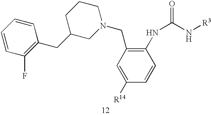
C1C(CC2=C(F)C=CC=C2)CN(CC2=C(NC(N[R3])=O)C=CC([R14])=C2)CC1
